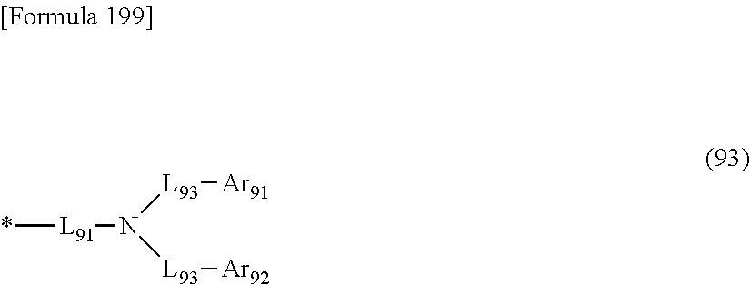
*[L91]N([L93][Ar91])[L93][Ar92]
